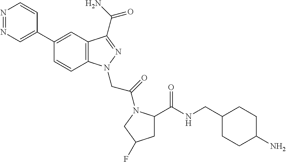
N1=NC=C(C2=CC3=C(C=C2)N(CC(=O)N2C(C(NCC4CCC(N)CC4)=O)CC(F)C2)N=C3C(N)=O)C=C1
